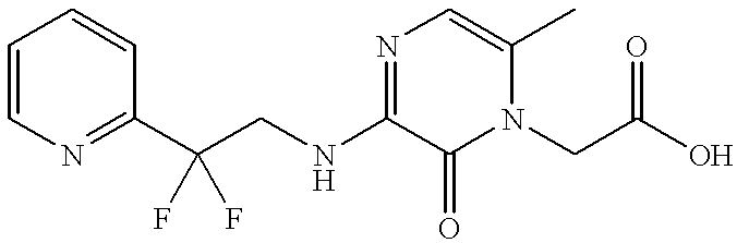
C1=CN=C(C(CNC2=NC=C(C)N(CC(=O)O)C2=O)(F)F)C=C1
